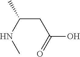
CC(CC(O)=O)NC
